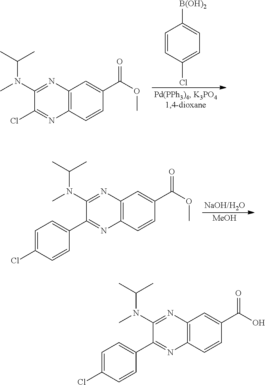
C1=CC(Cl)=CC=C1[B(OH)2].N(C1=NC2=C(N=C1Cl)C=CC(C(OC)=O)=C2)(C(C)C)C.[MeOH].[NaOH/H2O].N(C1=NC2=C(N=C1C1=CC=C(Cl)C=C1)C=CC(C(OC)=O)=C2)(C(C)C)C.N(C1=NC2=C(N=C1C1=CC=C(Cl)C=C1)C=CC(C(O)=O)=C2)(C(C)C)C
